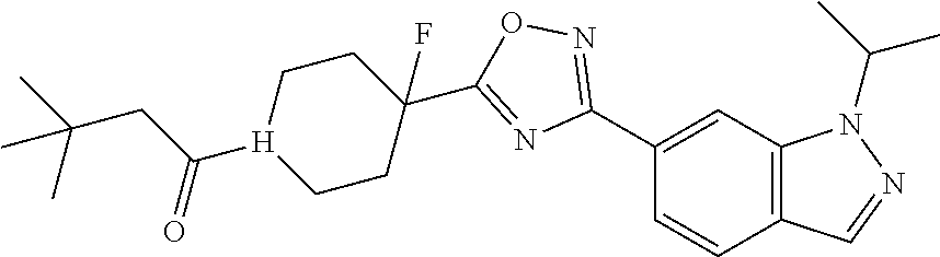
C1(C2=NOC(C3(F)CC[H](C(CC(C)(C)C)=O)CC3)=N2)=CC2=C(C=C1)C=NN2C(C)C
